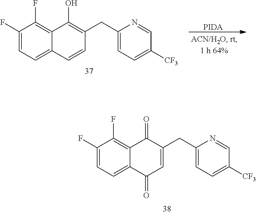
C1(F)=CC=C2C(=C1F)C(=O)C(CC1=CC=C([CF3])C=N1)=CC2=O.C1(F)=CC=C2C(=C1F)C(O)=C(CC1=CC=C([CF3])C=N1)C=C2.[PIDA]
